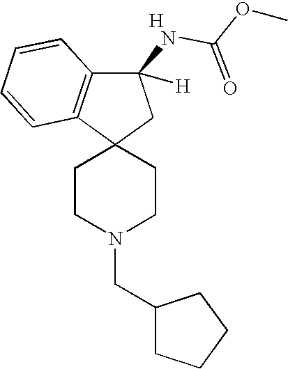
C1CN(CC2CCCC2)CCC12CC(NC(OC)=O)([H])C1=C2C=CC=C1.[H]
